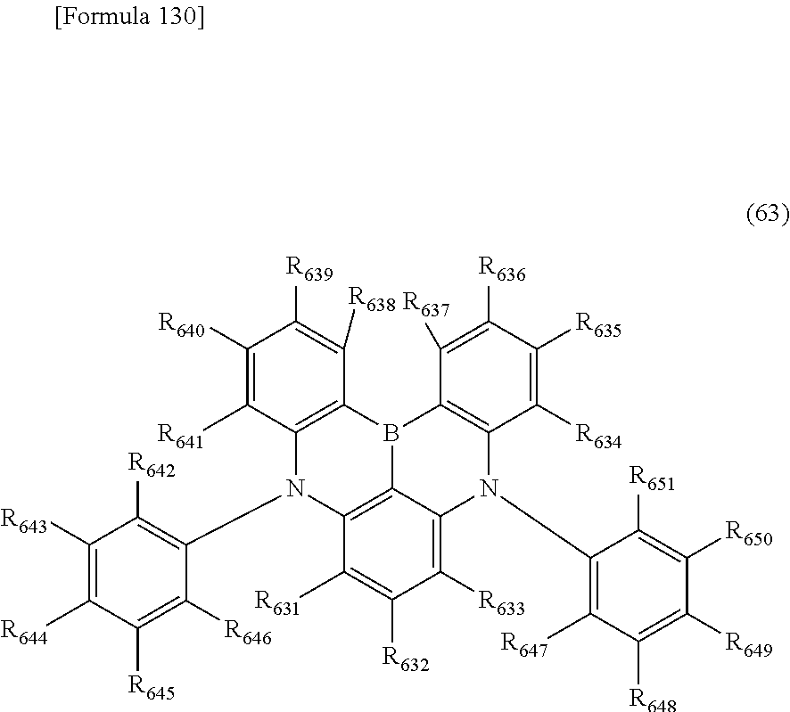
C12=C(B3C4=C(N1C1=C([R642])C([R643])=C([R644])C([R645])=C1[R646])C([R631])=C([R632])C([R633])=C4N(C1=C([R647])C([R648])=C([R649])C([R650])=C1[R651])C1=C3C([R637])=C([R636])C([R635])=C1[R634])C([R638])=C([R639])C([R640])=C2[R641]
